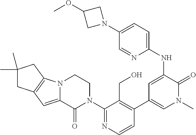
C1(N2CCN3C(=CC4=C3CC(C)(C)C4)C2=O)=NC=CC(C2=CN(C)C(=O)C(NC3=CC=C(N4CC(OC)C4)C=N3)=C2)=C1CO
